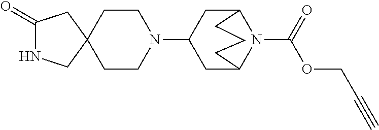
C1(=O)NCC2(C1)CCN(C1CC3N(C(OCC#C)=O)C(C1)CCC3)CC2
